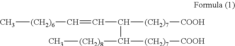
C[(CH2)6]C=CC(C([(CH2)8]C)[(CH2)7][COOH])[(CH2)7][COOH]
